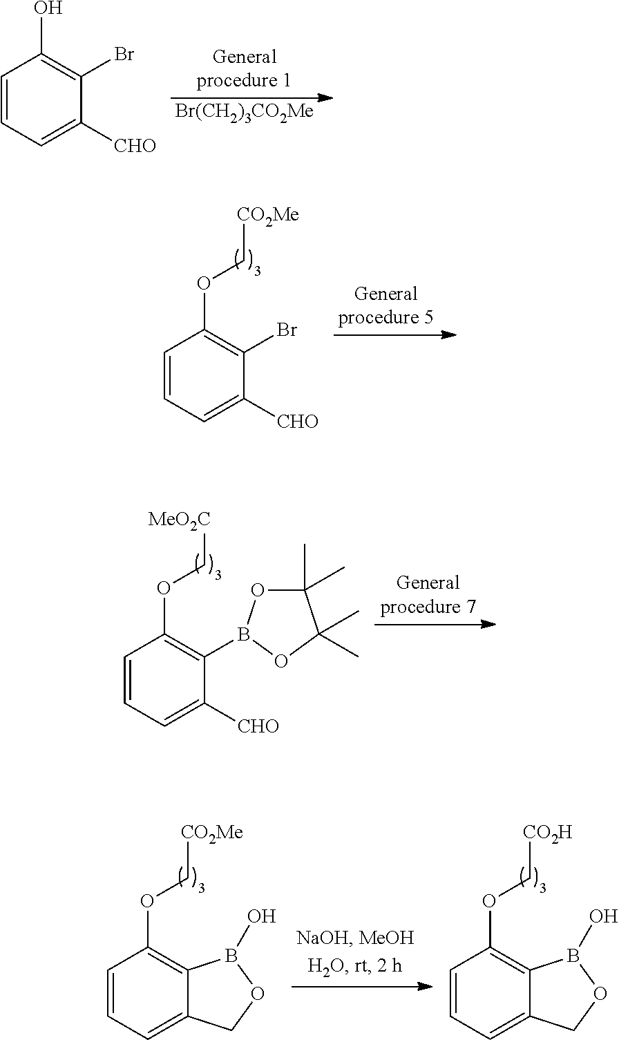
[Br(CH2)3CO2Me].C1=CC=C([CHO])C(Br)=C1O.C1=CC=C([CHO])C(Br)=C1OC[CO2Me].C1=CC=C([CHO])C(B2OC(C)(C)C(C)(C)O2)=C1OC[MeO2C].C1=CC=C2C(=C1OC[CO2H])B(O)OC2.C1=CC=C2C(=C1OC[CO2Me])B(O)OC2
